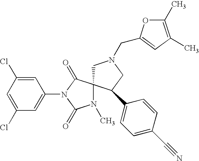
C1=C(Cl)C=C(N2C(=O)C3(N(C)C2=O)CN(CC2=CC(C)=C(C)O2)CC3C2=CC=C(C#N)C=C2)C=C1Cl
